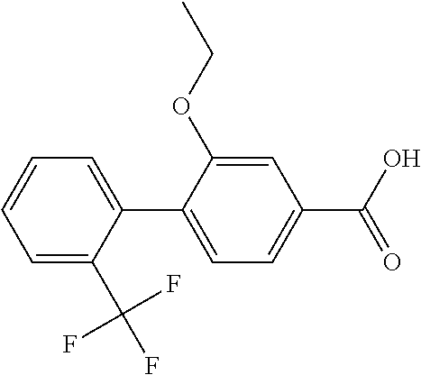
C1=C(C(F)(F)F)C(C2=CC=C(C(O)=O)C=C2OCC)=CC=C1
